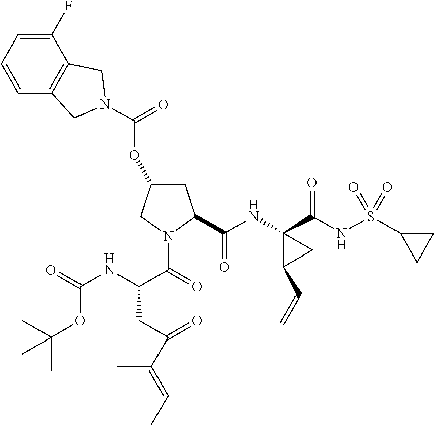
C1=CC=C(F)C2=C1CN(C(OC1CC(C(NC3(C(NS(C4CC4)(=O)=O)=O)C(C=C)C3)=O)N(C(=O)C(NC(=O)OC(C)(C)C)CC(C(C)=CC)=O)C1)=O)C2
